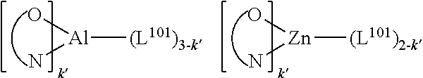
[Al]([(L101)3-k])(N)O.[Zn]([(L101)2-k])(N)O
